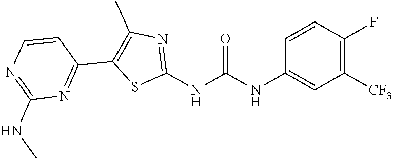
C1([CF3])=C(F)C=CC(NC(NC2=NC(C)=C(C3=NC(NC)=NC=C3)S2)=O)=C1
